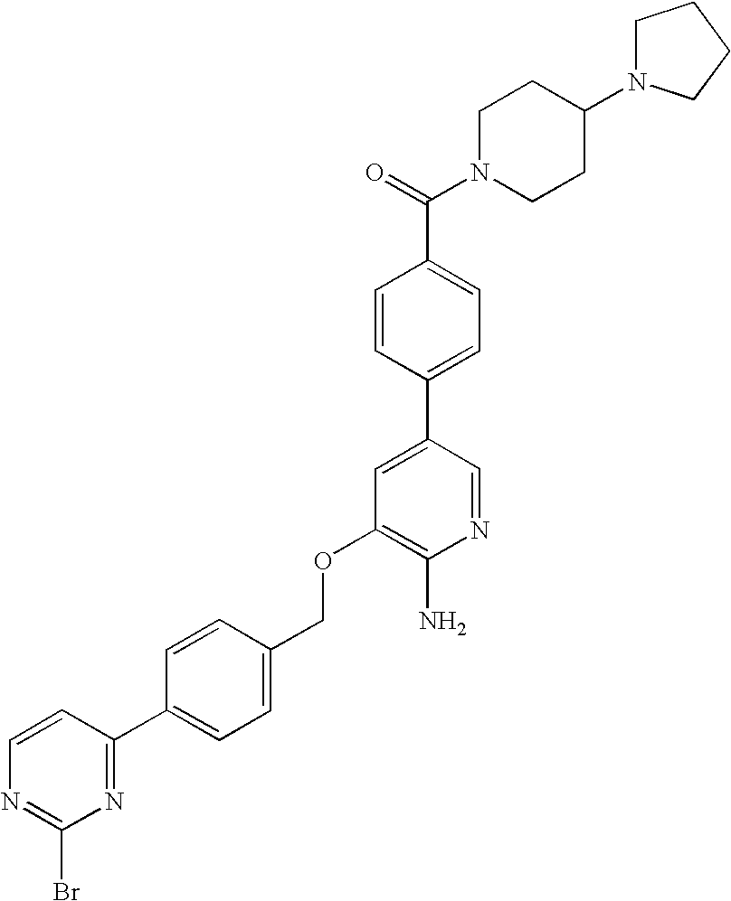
C(OC1=C(N)N=CC(C2=CC=C(C(=O)N3CCC(N4CCCC4)CC3)C=C2)=C1)C1=CC=C(C2=NC(Br)=NC=C2)C=C1
